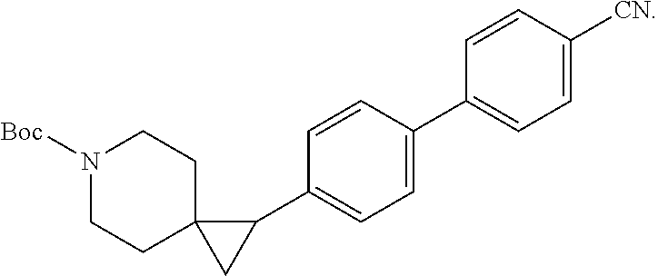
C1=CC(C2=CC=C([CN])C=C2)=CC=C1C1CC12CCN([Boc])CC2
